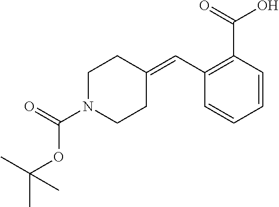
C1=CC(C(=O)O)=C(C=C2CCN(C(=O)OC(C)(C)C)CC2)C=C1
